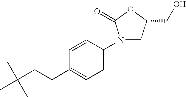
C1=CC(CCC(C)(C)C)=CC=C1N1CC(CO)OC1=O
